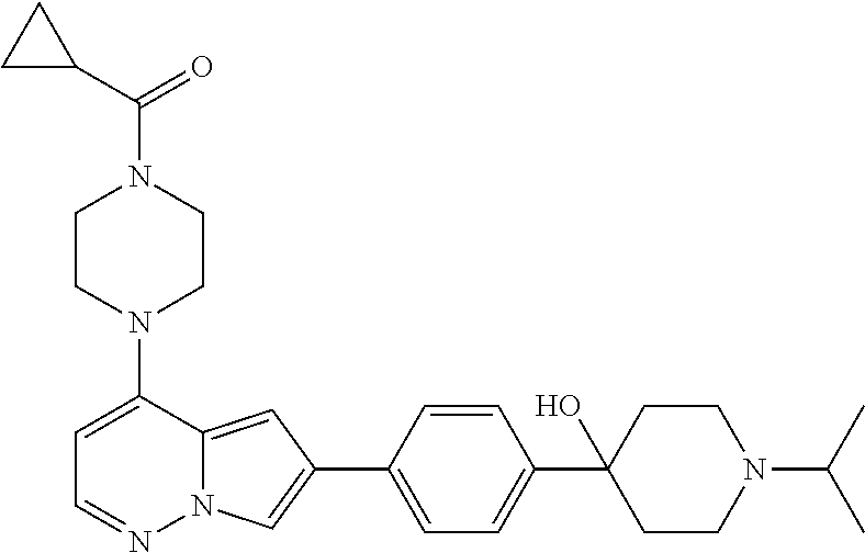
N1(C2=CC=NN3C2=CC(C2=CC=C(C4(O)CCN(C(C)C)CC4)C=C2)=C3)CCN(C(C2CC2)=O)CC1
